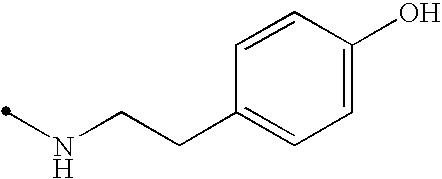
C1=CC(O)=CC=C1CCNC
